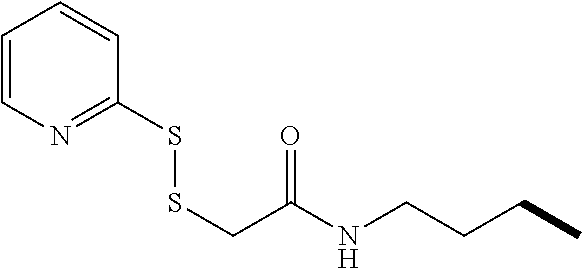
C1=CN=C(SSCC(=O)NCCCC)C=C1
